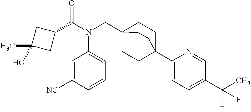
C1(C(N(CC23CCC(C4=CC=C(C(C)(F)F)C=N4)(CC2)CC3)C2=CC=CC([NC])=C2)=O)CC(O)(C)C1
